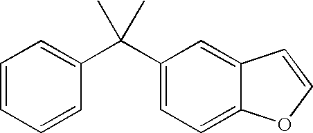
C1=CC=CC(C(C2=CC=C3C(=C2)C=CO3)(C)C)=C1
